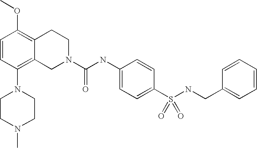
C1=CC(N2CCN(C)CC2)=C2C(=C1OC)CCN(C(NC1=CC=C(S(NCC3=CC=CC=C3)(=O)=O)C=C1)=O)C2
